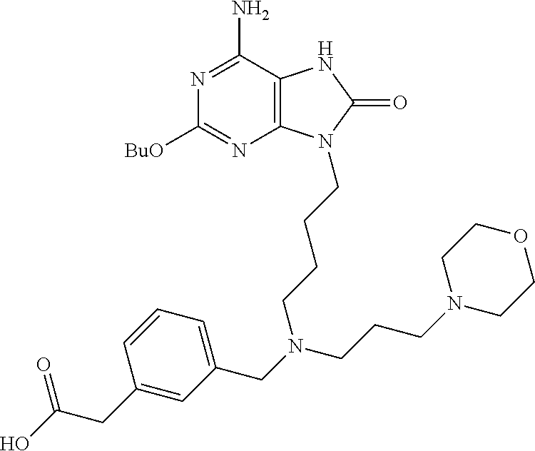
C12=C(C(N)=NC([BuO])=N1)NC(=O)N2CCCCN(CC1=CC=CC(CC(O)=O)=C1)CCCN1CCOCC1
